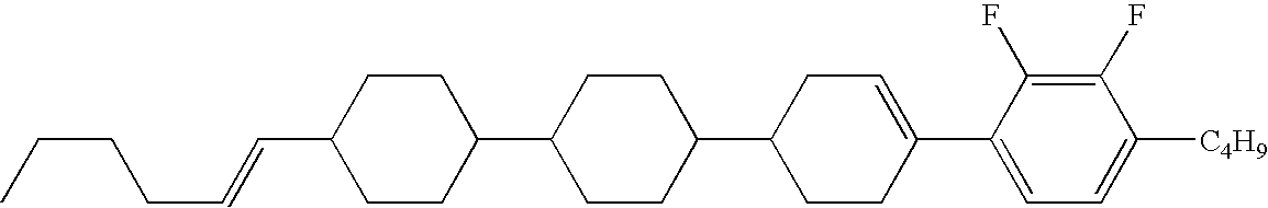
C1(F)=C(F)C(C2=CCC(C3CCC(C4CCC(C=CCCCC)CC4)CC3)CC2)=CC=C1[C4H9]
